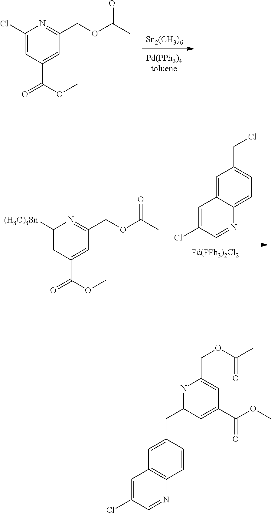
[Sn2(CH3)6].C1(Cl)=CC(C(=O)OC)=CC(COC(C)=O)=N1.C1=C2C(=CC=C1CCl)N=CC(Cl)=C2.[Pd(PPh3)2Cl2].C1([(H3C)3Sn])=CC(C(=O)OC)=CC(COC(C)=O)=N1.C1(CC2=NC(COC(C)=O)=CC(C(OC)=O)=C2)=CC2=C(C=C1)N=CC(Cl)=C2
